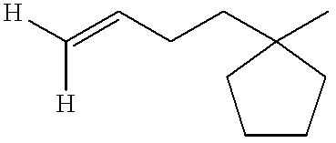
C1CCC(CCC=C([H])[H])(C)C1
